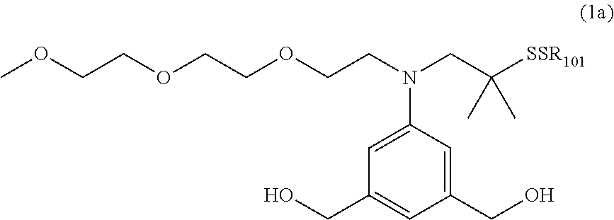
OCC1=CC(N(CCOCCOCCOC)CC([SSR101])(C)C)=CC(CO)=C1
